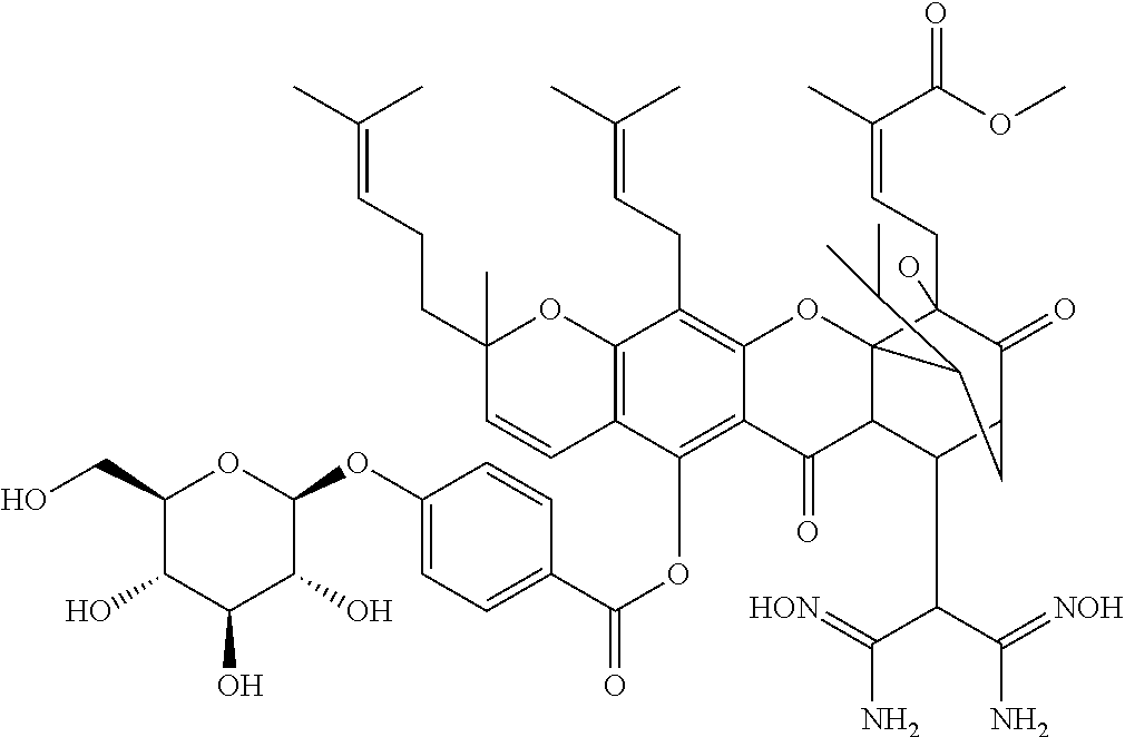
C12=C(C(OC(C3=CC=C(OC4OC(CO)C(O)C(O)C4O)C=C3)=O)=C3C(=C1CC=C(C)C)OC14C(CC=C(C)C(OC)=O)(O)C(=O)C(C(C(C(N)=[HON])C(N)=[NOH])C1C3=O)CC4C(C)C)C=CC(CCC=C(C)C)(C)O2
